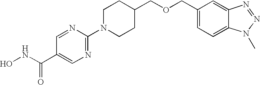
ONC(C1=CN=C(N2CCC(COCC3=CC=C4C(=C3)N=NN4C)CC2)N=C1)=O
